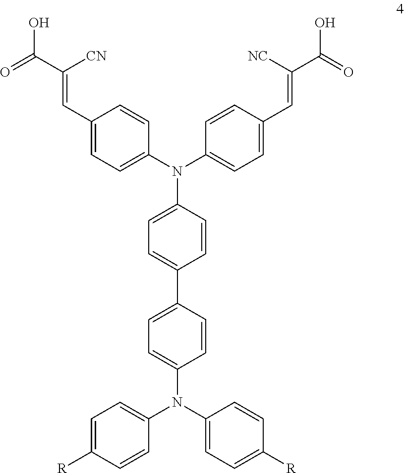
C1(C=C(C(=O)O)[CN])=CC=C(N(C2=CC=C(C=C(C(=O)O)[NC])C=C2)C2=CC=C(C3=CC=C(N(C4=CC=C([R])C=C4)C4=CC=C([R])C=C4)C=C3)C=C2)C=C1
